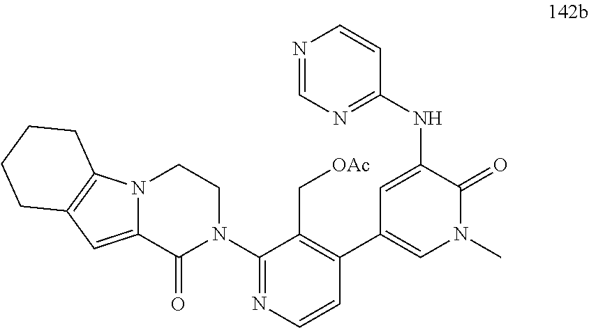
N1=CN=C(NC2=CC(C3=C(C[OAc])C(N4CCN5C(=CC6=C5CCCC6)C4=O)=NC=C3)=CN(C)C2=O)C=C1
